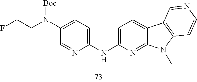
C1=NC(NC2=CC=C3C(=N2)N(C)C2=C3C=NC=C2)=CC=C1N(CCF)[Boc]
